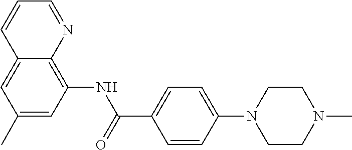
C1=CC=NC2=C(NC(C3=CC=C(N4CCN(C)CC4)C=C3)=O)C=C(C)C=C12
